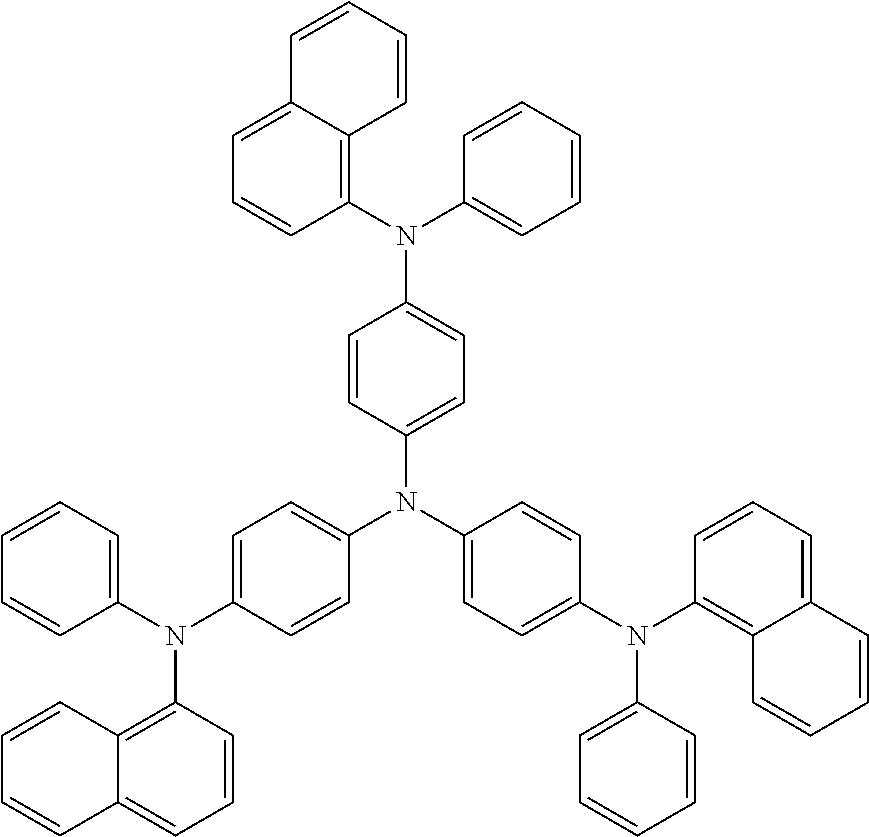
C1=CC=C(N(C2=CC=C(N(C3=CC=C(N(C4=C5C(=CC=C4)C=CC=C5)C4=CC=CC=C4)C=C3)C3=CC=C(N(C4=C5C(=CC=C4)C=CC=C5)C4=CC=CC=C4)C=C3)C=C2)C2=C3C(=CC=C2)C=CC=C3)C=C1
